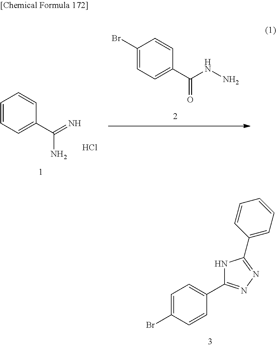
C1(Br)=CC=C(C(NN)=O)C=C1.C1=CC=C(C(=N)N)C=C1.Cl.C1=C(Br)C=CC(C2=NN=C(C3=CC=CC=C3)N2)=C1
